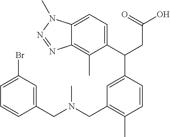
C1(C(CC(O)=O)C2=CC(CN(C)CC3=CC(Br)=CC=C3)=C(C)C=C2)=CC=C2C(=C1C)N=NN2C
